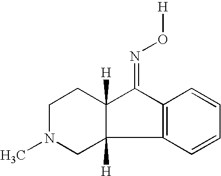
C1N(C)CC2([H])C([H])(C1)C(=NO[H])C1=C2C=CC=C1
